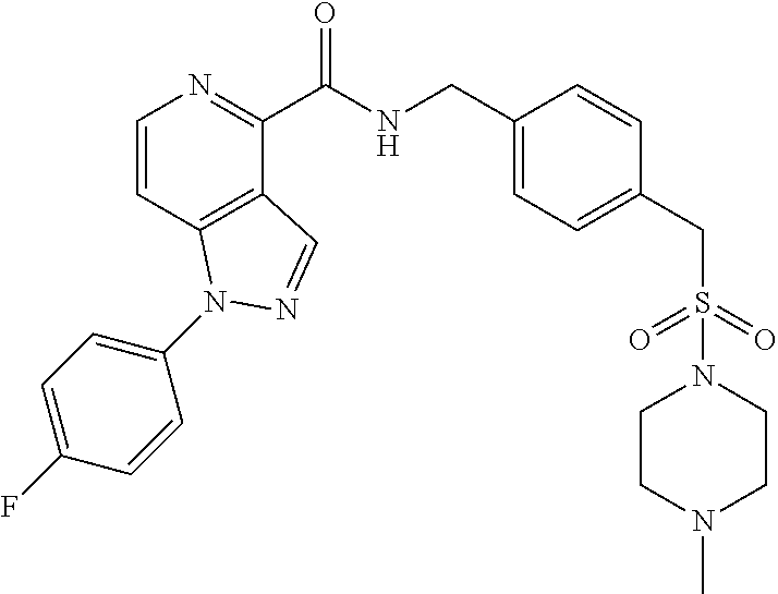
C1=CC2=C(C(C(NCC3=CC=C(CS(=O)(=O)N4CCN(C)CC4)C=C3)=O)=N1)C=NN2C1=CC=C(F)C=C1
